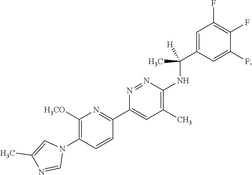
C1([H3CO])=C(N2C=C(C)N=C2)C=CC(C2=CC(C)=C(NC(C3=CC(F)=C(F)C(F)=C3)(C)[H])N=N2)=N1
